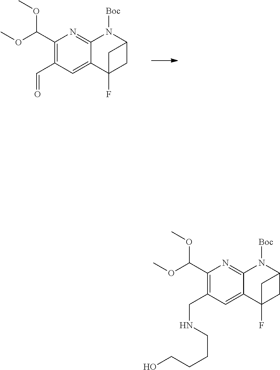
C1(C(OC)OC)=C(C=O)C=C2C(=N1)N([Boc])C1CC2(F)C1.C1(C(OC)OC)=C(CNCCCCO)C=C2C(=N1)N([Boc])C1CC2(F)C1
